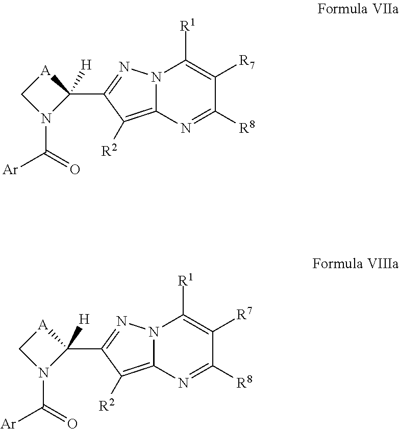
N12C(=C([R2])C(C3([H])[A]CN3C(=O)[Ar])=N1)N=C([R8])C([R7])=C2[R1].N12C(=C([R2])C(C3([H])[A]CN3C(=O)[Ar])=N1)N=C([R8])C([R7])=C2[R1]
